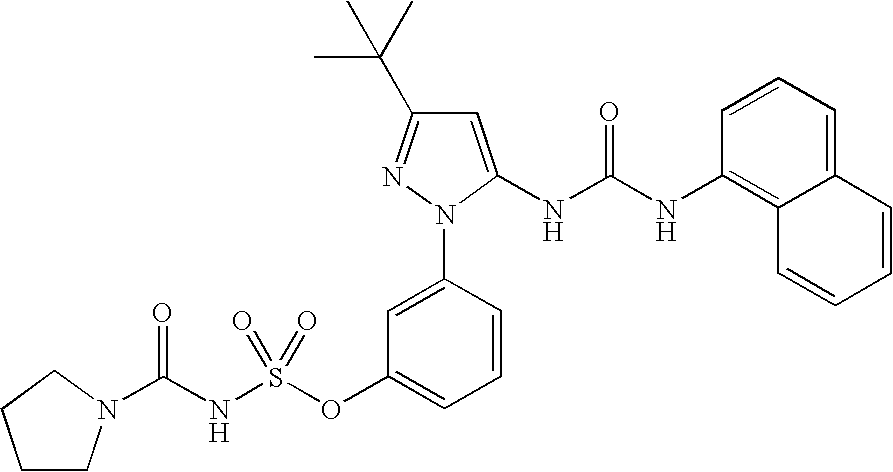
C1CN(C(NS(OC2=CC=CC(N3C(NC(NC4=C5C(=CC=C4)C=CC=C5)=O)=CC(C(C)(C)C)=N3)=C2)(=O)=O)=O)CC1
